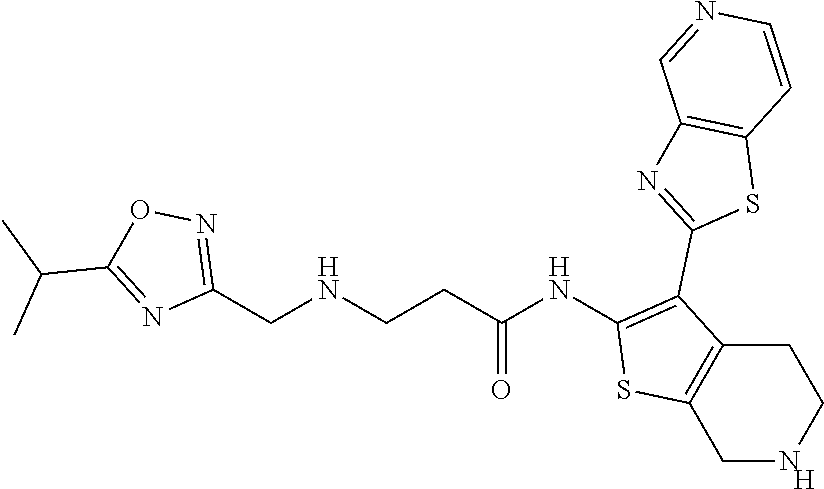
C1NCCC2=C1SC(NC(CCNCC1=NOC(C(C)C)=N1)=O)=C2C1=NC2=C(S1)C=CN=C2.[H]
